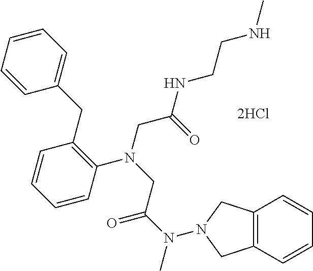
[2HCl].C1=CC=CC(N(CC(N(C)N2CC3=C(C=CC=C3)C2)=O)CC(NCCNC)=O)=C1CC1=CC=CC=C1
